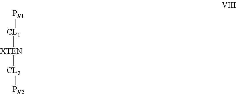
[XTEN]([CL2][PR2])[CL1][PR1]
